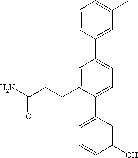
C1=CC(C2=CC=C(C3=CC=CC(O)=C3)C(CCC(N)=O)=C2)=CC(C)=C1
